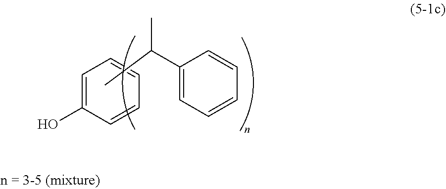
C1=C(O)C=CC=C1.C1(C(C)C)=CC=CC=C1
